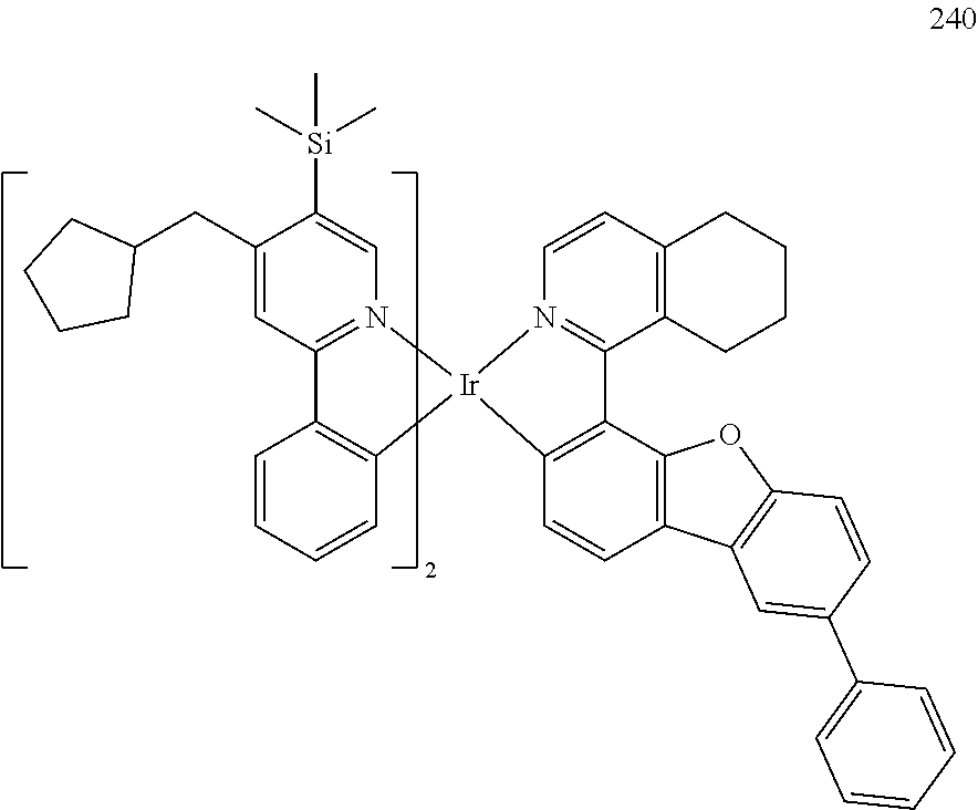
C1(CC2CCCC2)=CC2=N(C=C1[Si](C)(C)C)[Ir]1(C3=C2C=CC=C3)N2=C(C3=C1C=CC1=C3OC3=C1C=C(C1=CC=CC=C1)C=C3)C1=C(C=C2)CCCC1
